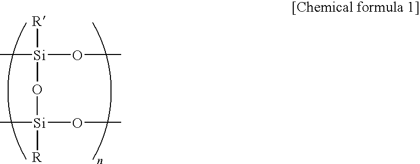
C[Si](OC)(O[Si](OC)([R])C)[R]
